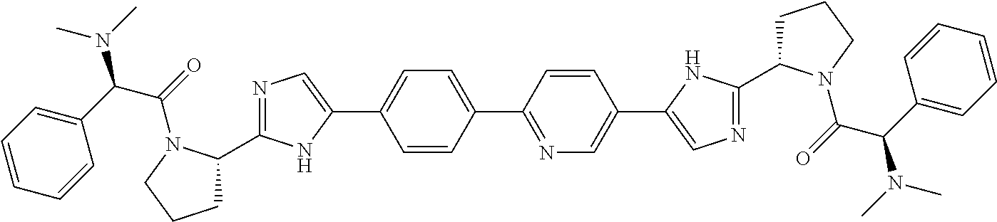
C1=CC(C2=NC=C(C3=CN=C(C4CCCN4C(C(C4=CC=CC=C4)N(C)C)=O)N3)C=C2)=CC=C1C1=CN=C(C2CCCN2C(C(N(C)C)C2=CC=CC=C2)=O)N1
